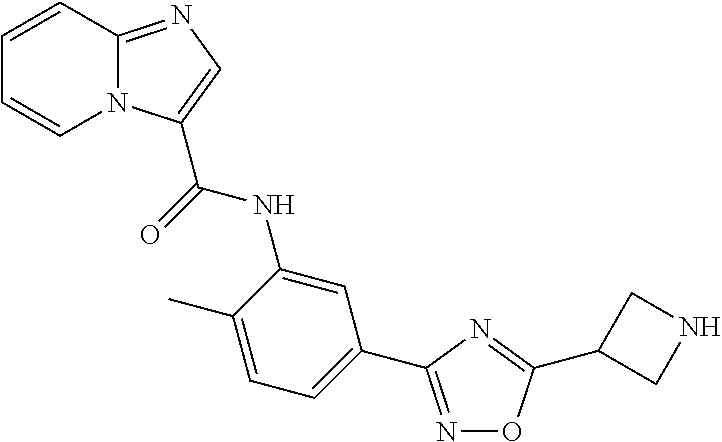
N1=C(C2=CC=C(C)C(NC(=O)C3=CN=C4N3C=CC=C4)=C2)N=C(C2CNC2)O1
